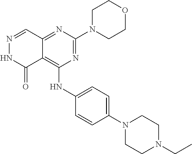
C12=NC(N3CCOCC3)=NC(NC3=CC=C(N4CCN(CC)CC4)C=C3)=C1C(=O)NN=C2
